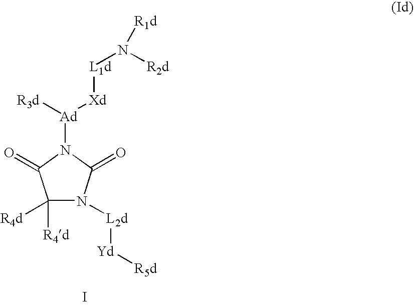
C1([R4d])([R4d])N([L2d][Yd][R5d])C(=O)N([Ad]([R3d])[Xd][L1d]N([R2d])[R1d])C1=O.I
